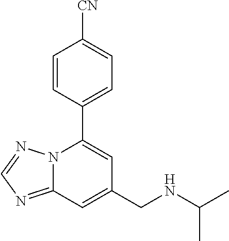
C12=NC=NN1C(C1=CC=C([CN])C=C1)=CC(CNC(C)C)=C2
